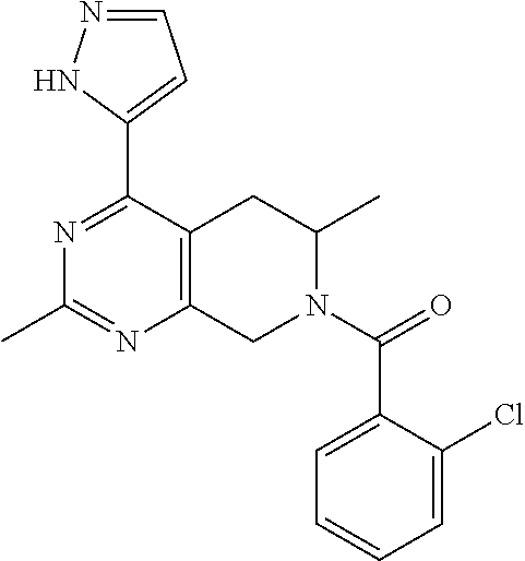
C1(C2=CC=NN2)=NC(C)=NC2=C1CC(C)N(C(=O)C1=CC=CC=C1Cl)C2
